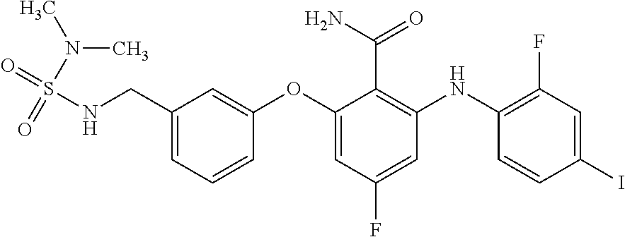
O=S(NCC1=CC=CC(OC2=CC(F)=CC(NC3=C(F)C=C(I)C=C3)=C2C(N)=O)=C1)(N(C)C)=O
